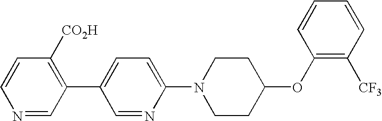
N1=CC(C2=CC=C(N3CCC(OC4=C([CF3])C=CC=C4)CC3)N=C2)=C([CO2H])C=C1
